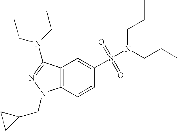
C1(S(=O)(=O)N(CCC)CCC)=CC2=C(C=C1)N(CC1CC1)N=C2N(CC)CC
